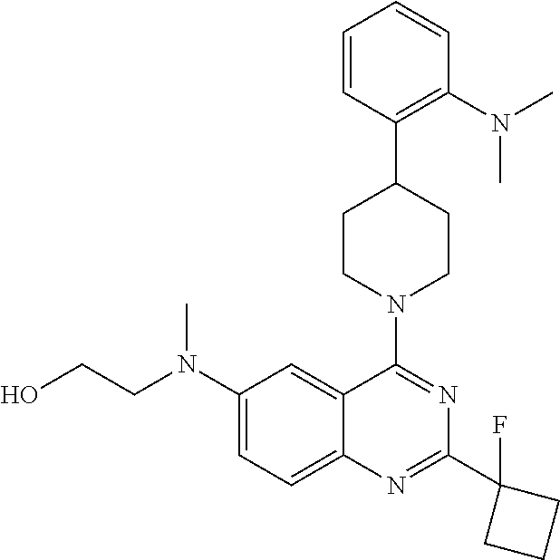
C1(N(CCO)C)=CC=C2C(=C1)C(N1CCC(C3=C(N(C)C)C=CC=C3)CC1)=NC(C1(F)CCC1)=N2
